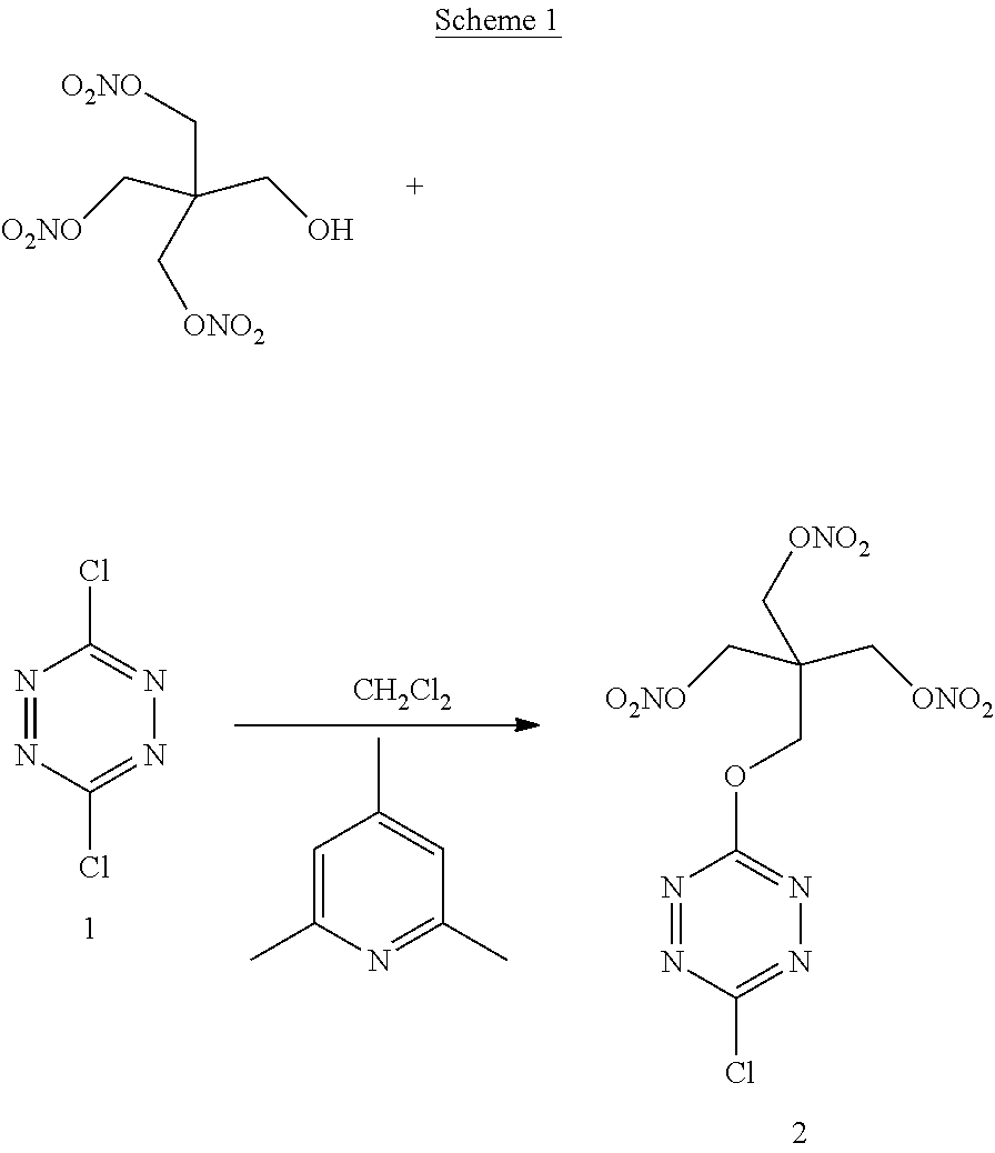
C(C(C[O2NO])(CO)C[ONO2])[O2NO].C1=C(C)N=C(C)C=C1C.[CH2Cl2].C(C[O2NO])(C[ONO2])(C[ONO2])COC1=NN=C(Cl)N=N1.N1=NC(Cl)=NN=C1Cl
